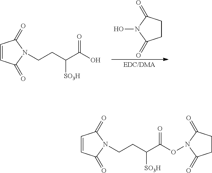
C1CC(=O)N(O)C1=O.C1=CC(=O)N(CCC(C(O)=O)[SO3H])C1=O.C1=CC(=O)N(CCC(C(=O)ON2C(=O)CCC2=O)[SO3H])C1=O
